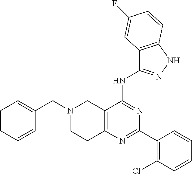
C1=CC=CC(CN2CCC3=C(C2)C(NC2=NNC4=C2C=C(F)C=C4)=NC(C2=C(Cl)C=CC=C2)=N3)=C1
